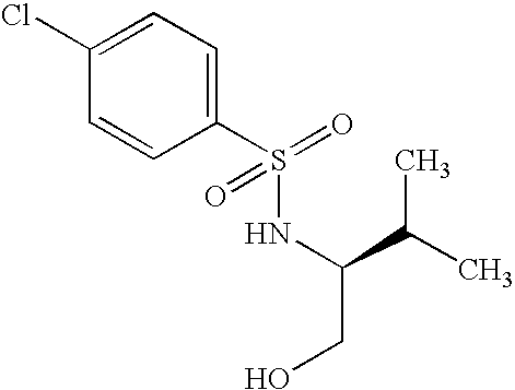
C1(S(NC(C(C)C)CO)(=O)=O)=CC=C(Cl)C=C1
